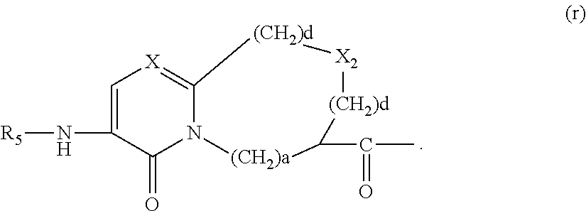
C1=C(N[R5])C(=O)N2C(=[X]1)[(CH2)d][X2][(CH2)d]C(C(=O)C)[(CH2)a]2
